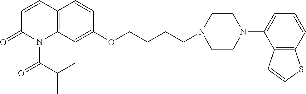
C1=CC2=C(N(C(C(C)C)=O)C1=O)C=C(OCCCCN1CCN(C3=CC=CC4=C3C=CS4)CC1)C=C2
